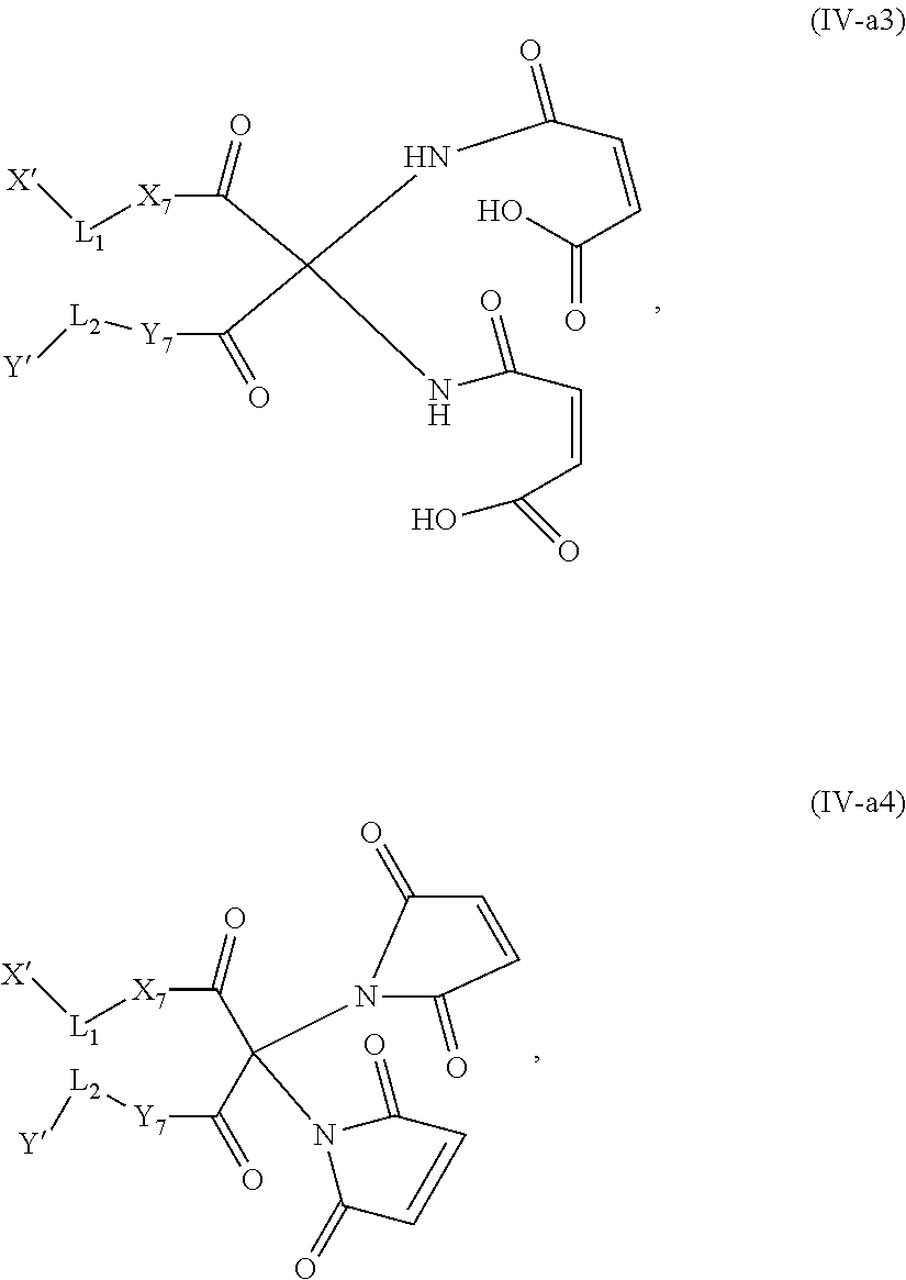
N(C(=O)C=CC(=O)O)C(NC(=O)C=CC(O)=O)(C(=O)[X7][L1][X])C(=O)[Y7][L2][Y].C(=O)([X7][L1][X])C(C(=O)[Y7][L2][Y])(N1C(=O)C=CC1=O)N1C(=O)C=CC1=O
